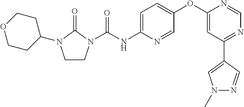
C1CN(C(NC2=CC=C(OC3=CC(C4=CN(C)N=C4)=NC=N3)C=N2)=O)C(=O)N1C1CCOCC1
